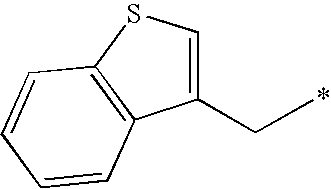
C1(CC)=CSC2=C1C=CC=C2
